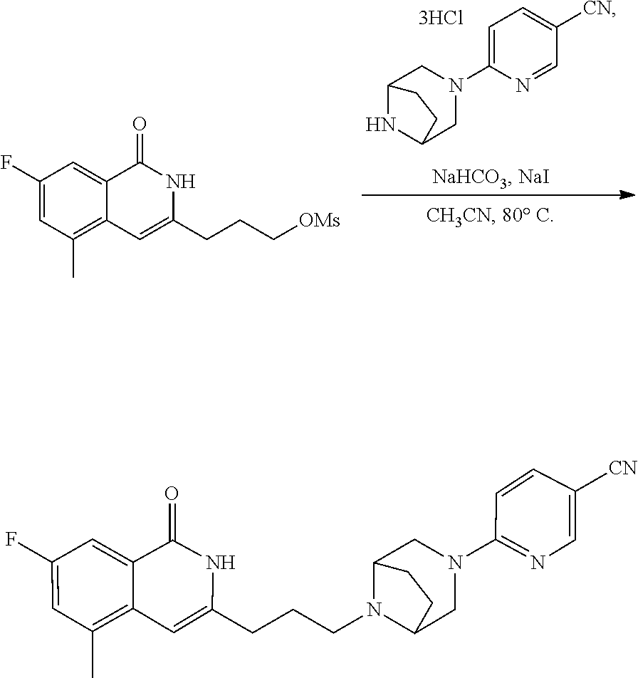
C1=C2C(=O)NC(CCC[OMs])=CC2=C(C)C=C1F.N1C2CN(C3=CC=C([CN])C=N3)CC1CC2.C1=C([CN])C=CC(N2CC3N(CCCC4=CC5=C(C)C=C(F)C=C5C(=O)N4)C(C2)CC3)=N1
